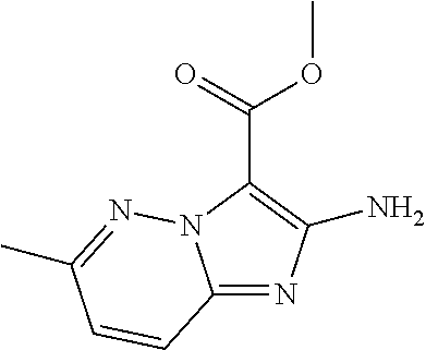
COC(=O)C1=C(N)N=C2N1N=C(C)C=C2
